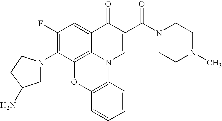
C1(F)=C(N2CC(N)CC2)C2=C3C(=C1)C(=O)C(C(N1CCN(C)CC1)=O)=CN3C1=C(O2)C=CC=C1
